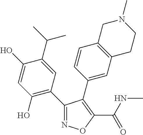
C1(O)=CC(O)=C(C2=NOC(C(NC)=O)=C2C2=CC3=C(C=C2)CN(C)CC3)C=C1C(C)C
